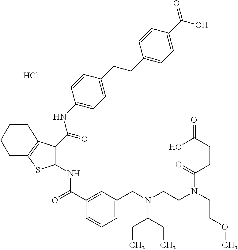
C1(C(=O)NC2=C(C(NC3=CC=C(CCC4=CC=C(C(=O)O)C=C4)C=C3)=O)C3=C(S2)CCCC3)=CC(CN(CCN(CCOC)C(CCC(=O)O)=O)C(CC)CC)=CC=C1.Cl
